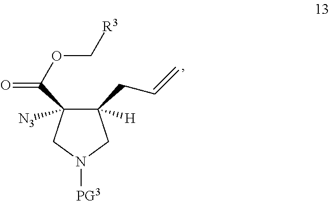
C1([H])(CC=C)C([N3])(C(OC[R3])=O)CN([PG3])C1
